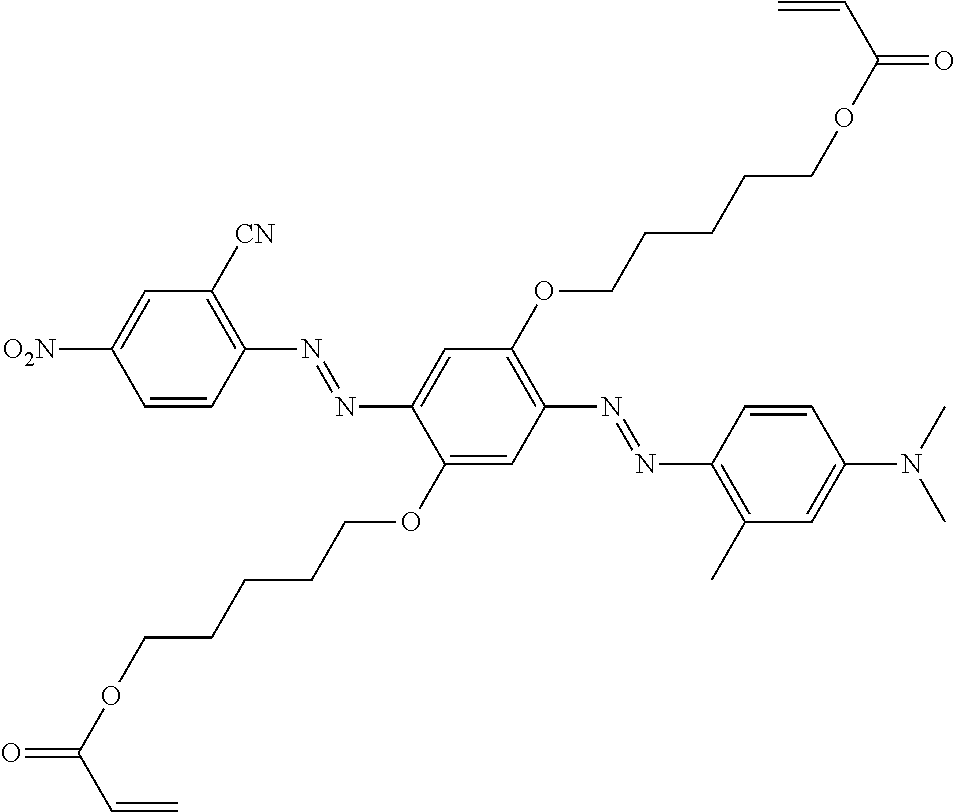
C1=CC(N=NC2=CC(OCCCCCOC(C=C)=O)=C(N=NC3=C(C)C=C(N(C)C)C=C3)C=C2OCCCCCOC(=O)C=C)=C([CN])C=C1[O2N]
